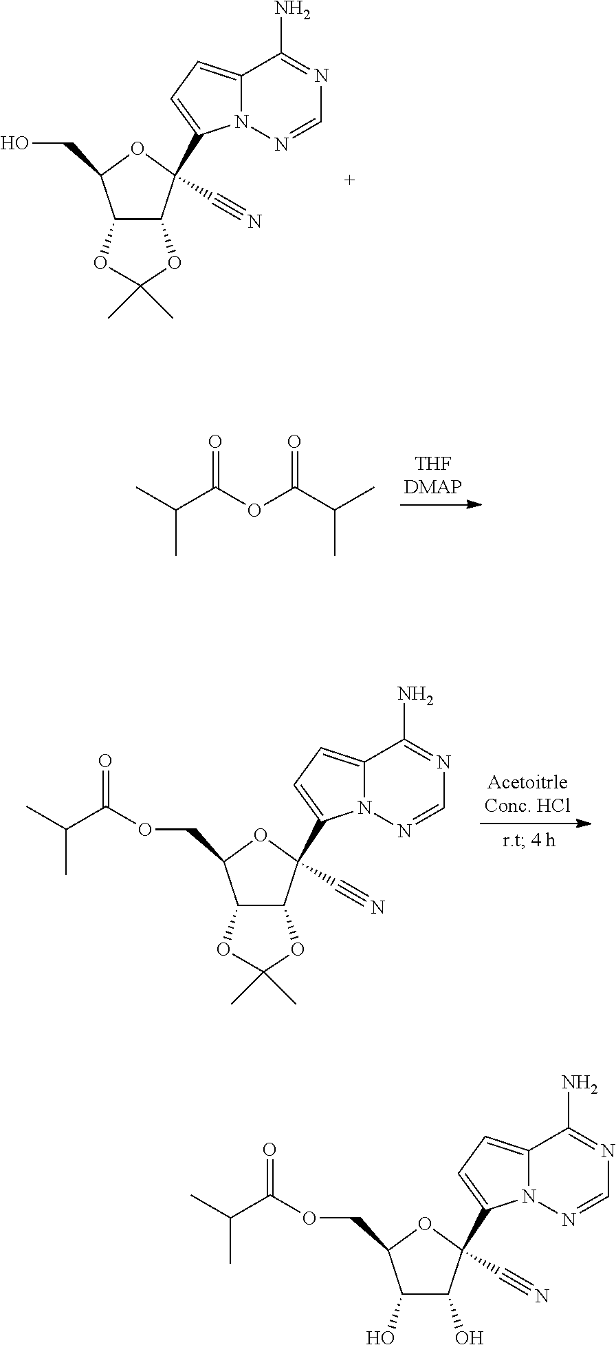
O1C2C(OC1(C)C)C(CO)OC2(C1=CC=C2N1N=CN=C2N)C#N.C(OC(C(C)C)=O)(C(C)C)=O.O1C2C(OC1(C)C)C(COC(C(C)C)=O)OC2(C1=CC=C2N1N=CN=C2N)C#N.OC1C(O)C(COC(C(C)C)=O)OC1(C1=CC=C2N1N=CN=C2N)C#N
